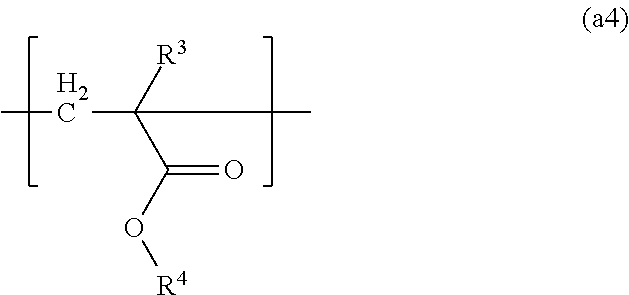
[R3]C(C(O[R4])=O)(C)CC
